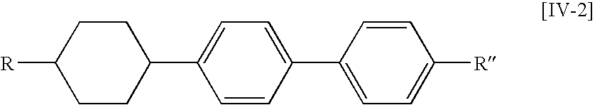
C1=CC(C2=CC=C(C3CCC([R])CC3)C=C2)=CC=C1[R]
